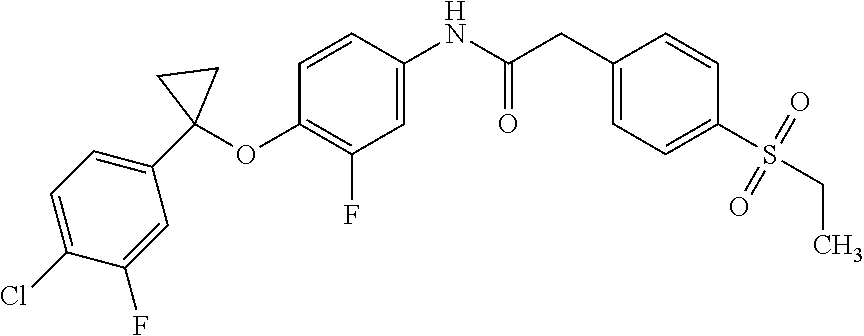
C1=C(NC(CC2=CC=C(S(CC)(=O)=O)C=C2)=O)C=CC(OC2(C3=CC=C(Cl)C(F)=C3)CC2)=C1F
